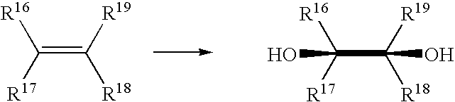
C(=C([R19])[R18])([R17])[R16].C(C([R19])([R18])O)([R17])([R16])O
